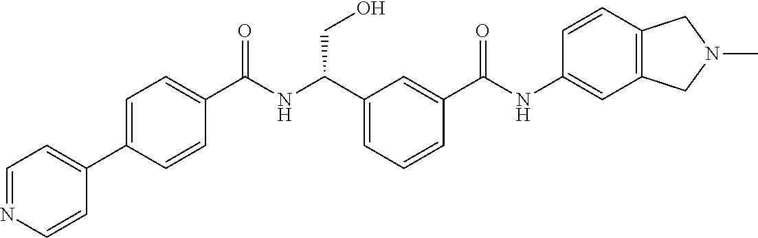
C1=NC=CC(C2=CC=C(C(NC(C3=CC=CC(C(NC4=CC5=C(C=C4)CN(C)C5)=O)=C3)CO)=O)C=C2)=C1
